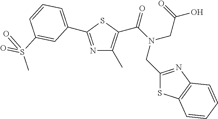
N1=C(C2=CC=CC(S(C)(=O)=O)=C2)SC(C(N(CC2=NC3=C(S2)C=CC=C3)CC(=O)O)=O)=C1C
